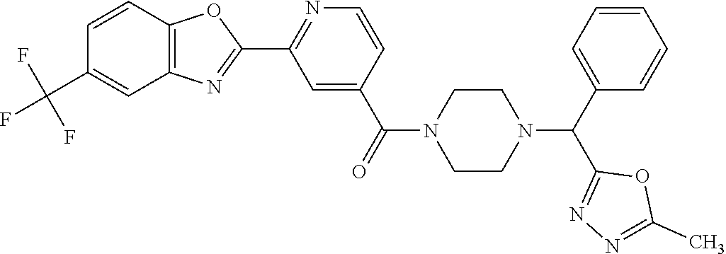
C1=CC2=C(C=C1C(F)(F)F)N=C(C1=NC=CC(C(=O)N3CCN(C(C4=CC=CC=C4)C4=NN=C(C)O4)CC3)=C1)O2
